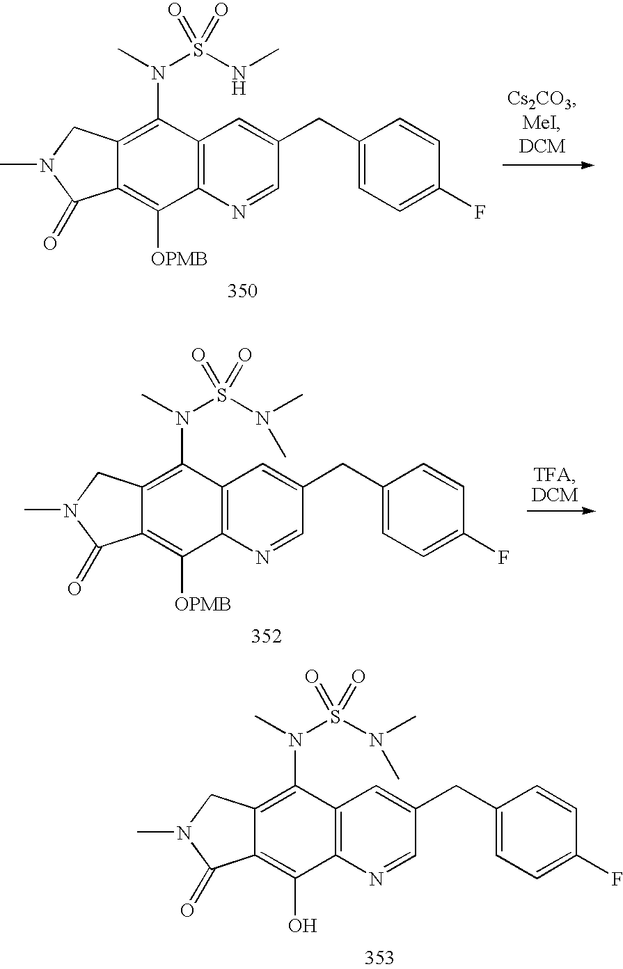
C12=C([OPMB])C3=C(C(N(S(NC)(=O)=O)C)=C1CN(C)C2=O)C=C(CC1=CC=C(F)C=C1)C=N3.C12=C([OPMB])C3=C(C(N(S(N(C)C)(=O)=O)C)=C1CN(C)C2=O)C=C(CC1=CC=C(F)C=C1)C=N3.C12=C(O)C3=C(C(N(S(N(C)C)(=O)=O)C)=C1CN(C)C2=O)C=C(CC1=CC=C(F)C=C1)C=N3
